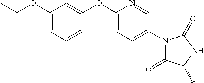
C1(OC(C)C)=CC=CC(OC2=CC=C(N3C(=O)C(C)NC3=O)C=N2)=C1
